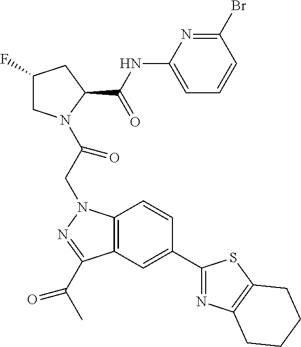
C1(F)CN(C(CN2C3=C(C(C(C)=O)=N2)C=C(C2=NC4=C(S2)CCCC4)C=C3)=O)C(C(NC2=CC=CC(Br)=N2)=O)C1
